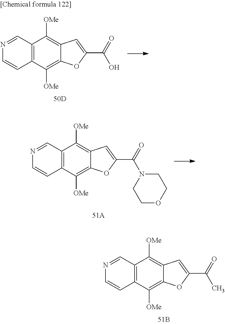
C12=C(C([OMe])=C3C(=C1[OMe])C=C(C(=O)N1CCOCC1)O3)C=CN=C2.C12=C(C([OMe])=C3C(=C1[OMe])C=C(C(=O)C)O3)C=CN=C2.C12=C(C([OMe])=C3C(=C1[OMe])C=C(C(=O)O)O3)C=CN=C2
